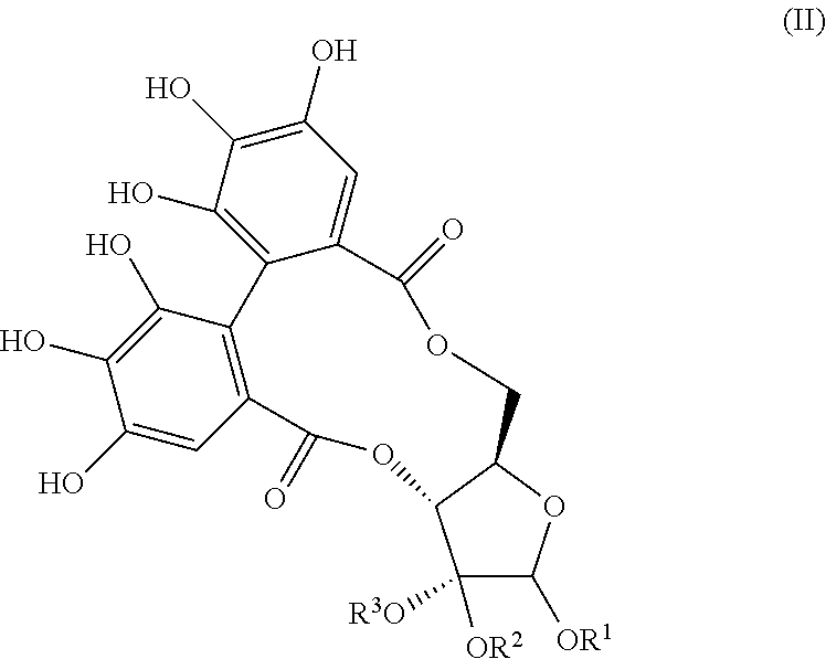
C1(O)=C(O)C(O)=CC2=C1C1=C(O)C(O)=C(O)C=C1C(=O)OCC1OC([OR1])C([OR2])([R3O])C1OC2=O
